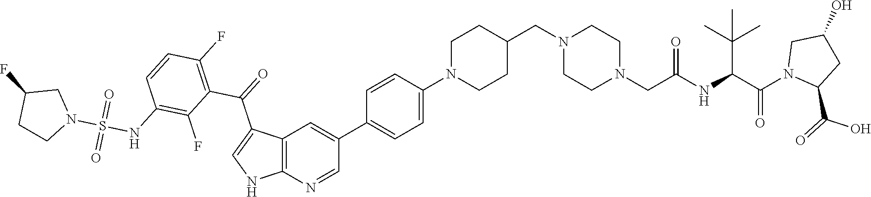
C(NC(C(C)(C)C)C(N1C(C(=O)O)CC(O)C1)=O)(CN1CCN(CC2CCN(C3=CC=C(C4=CC5=C(N=C4)NC=C5C(=O)C4=C(F)C=CC(NS(N5CC(F)CC5)(=O)=O)=C4F)C=C3)CC2)CC1)=O
